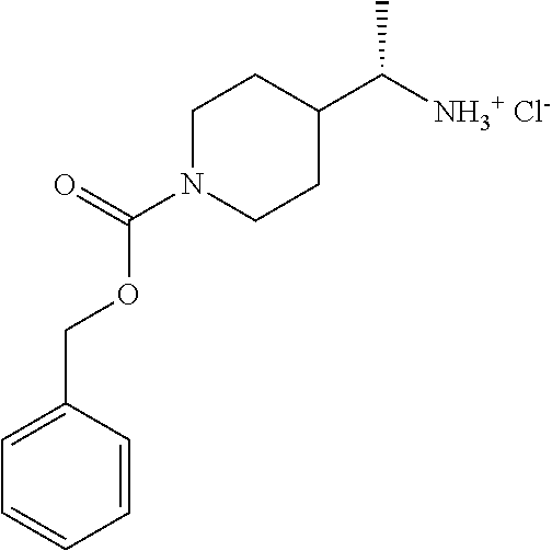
C1N(C(=O)OCC2=CC=CC=C2)CCC(C([NH3+ Cl-])C)C1
